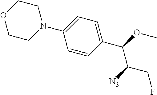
N1(C2=CC=C(C(OC)C([N3])CF)C=C2)CCOCC1
